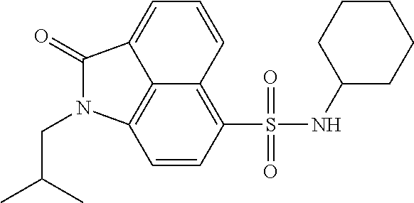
C12=C3C=CC(S(NC4CCCCC4)(=O)=O)=C1C=CC=C2C(=O)N3CC(C)C
